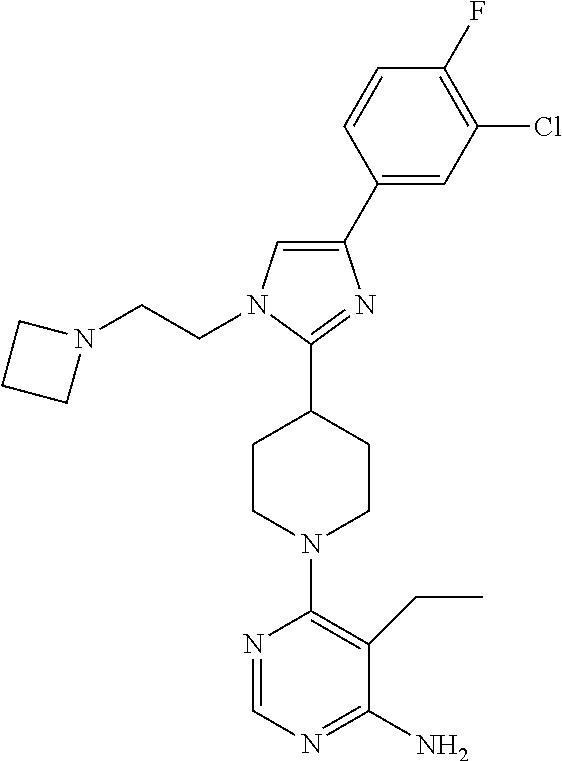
C1(C2=CC(Cl)=C(F)C=C2)=CN(CCN2CCC2)C(C2CCN(C3=C(CC)C(N)=NC=N3)CC2)=N1
